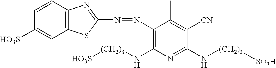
C12=C(C=CC([HO3S])=C1)N=C(N=NC1=C(N[(CH2)3][HO3S])N=C(N[(CH2)3][SO3H])C([CN])=C1C)S2
